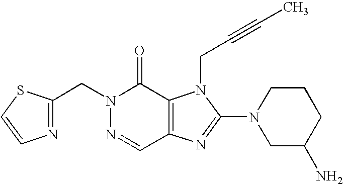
C(N1N=CC2=C(C1=O)N(CC#CC)C(N1CC(N)CCC1)=N2)C1=NC=CS1
